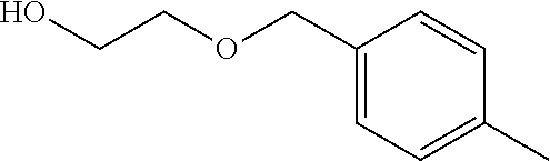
C(O)COCC1=CC=C(C)C=C1
